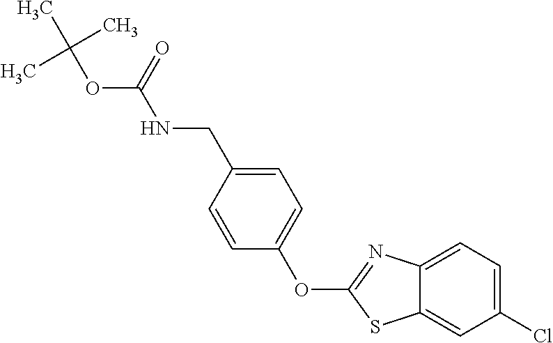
C1(Cl)=CC=C2C(=C1)SC(OC1=CC=C(CNC(OC(C)(C)C)=O)C=C1)=N2
